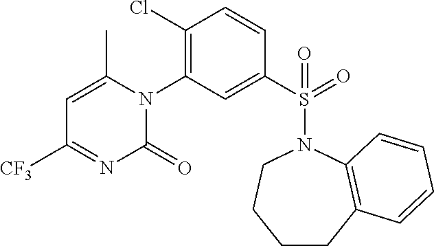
C1(C)=CC([CF3])=NC(=O)N1C1=C(Cl)C=CC(S(=O)(N2CCCCC3=C2C=CC=C3)=O)=C1
